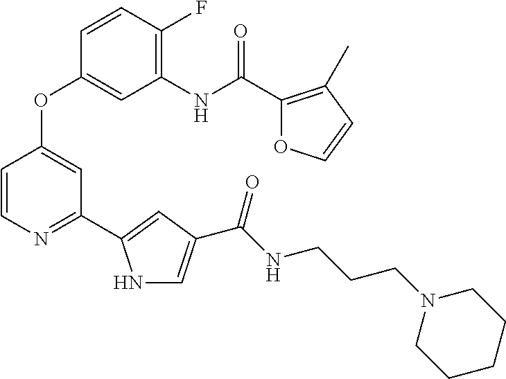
C1=CN=C(C2=CC(C(NCCCN3CCCCC3)=O)=CN2)C=C1OC1=CC(NC(C2=C(C)C=CO2)=O)=C(F)C=C1
